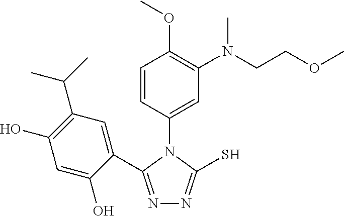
N1=C(C2=CC(C(C)C)=C(O)C=C2O)N(C2=CC(N(CCOC)C)=C(OC)C=C2)C(S)=N1
